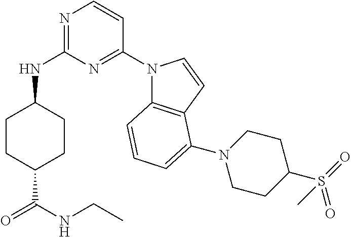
C1CC(C(NCC)=O)CCC1NC1=NC=CC(N2C3=C(C=C2)C(N2CCC(S(=O)(=O)C)CC2)=CC=C3)=N1
